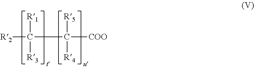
[R2]C([R1])([R3])C([COO])([R5])[R4]
